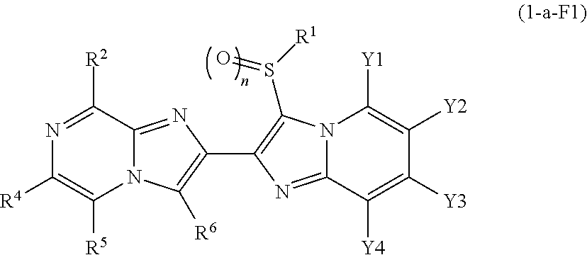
N12C(=NC(C3=C(S([R1])=O)N4C(=N3)C([Y4])=C([Y3])C([Y2])=C4[Y1])=C1[R6])C([R2])=NC([R4])=C2[R5]
